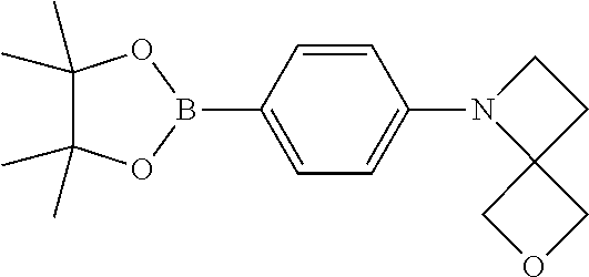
C1(C)(C)C(C)(C)OB(C2=CC=C(N3C4(CC3)COC4)C=C2)O1
